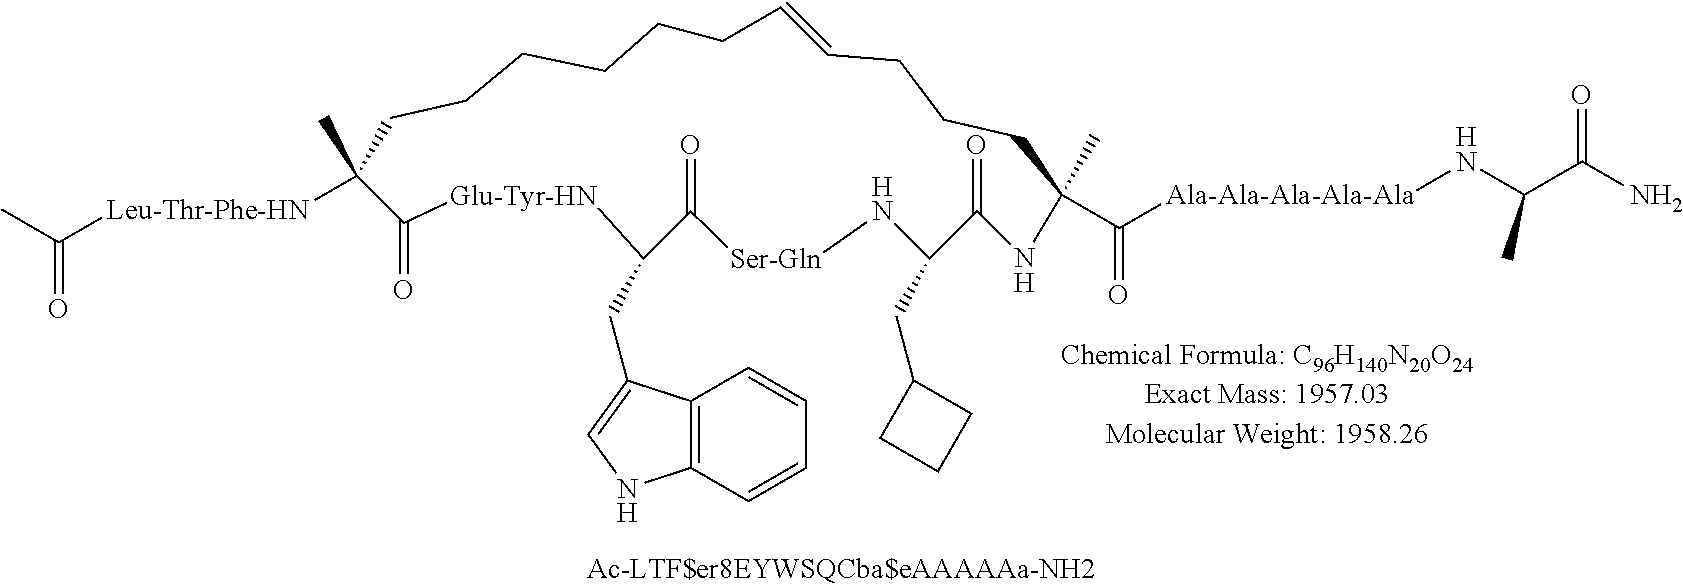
CC([Leu-Thr-Phe-HN]C1(C)CCCCCCC=CCCCC(C)(C([Ala-Ala-Ala-Ala-Ala]NC(C(N)=O)C)=O)NC(=O)C(CC2CCC2)N[Ser-Gln]C(=O)C(CC2=CNC3=C2C=CC=C3)[Glu-Tyr-HN]C1=O)=O
